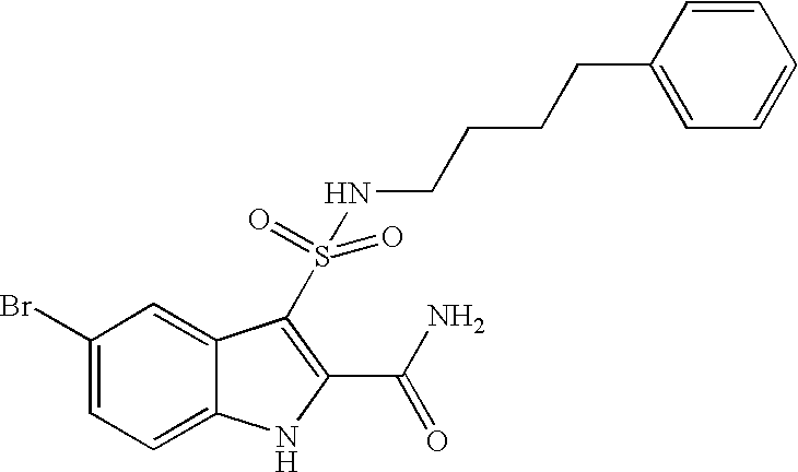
C1(Br)=CC=C2C(=C1)C(S(=O)(NCCCCC1=CC=CC=C1)=O)=C(C(N)=O)N2
